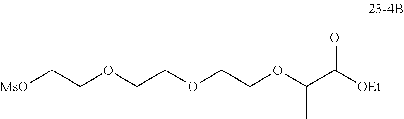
[MsO]CCOCCOCCOC(C([OEt])=O)C
